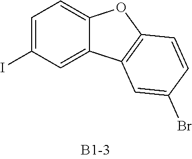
C1=C(I)C=C2C(=C1)OC1=C2C=C(Br)C=C1
